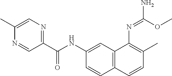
C1=C(C)N=CC(C(NC2=CC3=C(C=C2)C=CC(C)=C3N=C(OC)N)=O)=N1
